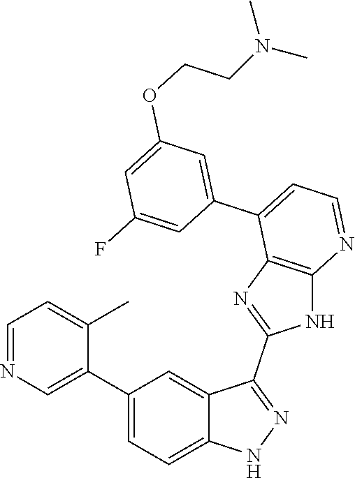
C1=NC=C(C2=CC=C3C(=C2)C(C2=NC4=C(N2)N=CC=C4C2=CC(OCCN(C)C)=CC(F)=C2)=NN3)C(C)=C1
